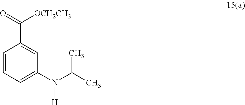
C1(C([OCH2CH3])=O)=CC(N(C(C)C)[H])=CC=C1
